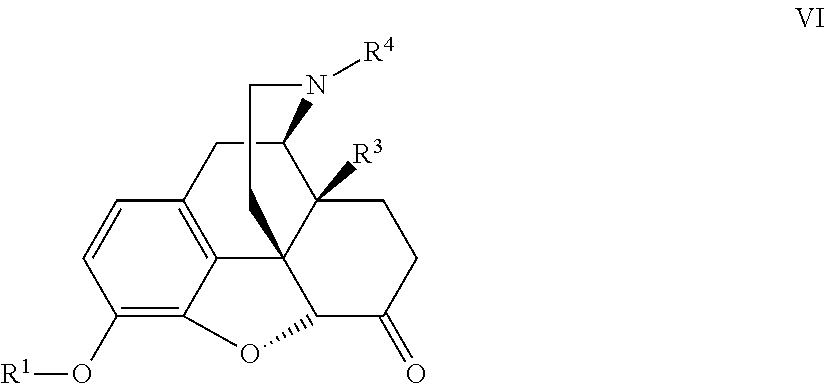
C1(O[R1])=C2C3=C(C=C1)CC1C4([R3])C3(C(C(=O)CC4)O2)CCN1[R4]
